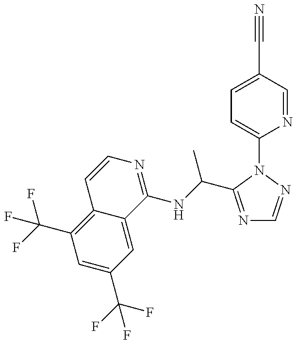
C12=C(C(F)(F)F)C=C(C(F)(F)F)C=C1C(NC(C)C1=NC=NN1C1=CC=C(C#N)C=N1)=NC=C2
